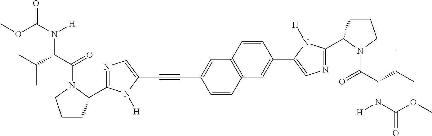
N1=C(C2CCCN2C(C(C(C)C)N(C(OC)=O)[H])=O)N([H])C(C#CC2=CC3=C(C=C(C4=CN=C(C5CCCN5C(C(C(C)C)N(C(=O)OC)[H])=O)N4[H])C=C3)C=C2)=C1
